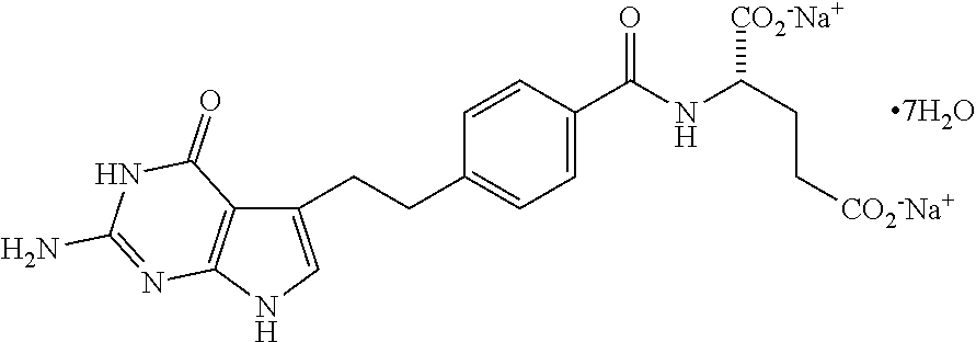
C1(CCC2=CC=C(C(=O)NC([CO2-Na+])CC[CO2-Na+])C=C2)=CNC2=C1C(=O)NC(N)=N2
